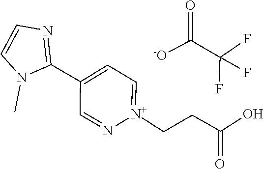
O=C(CC[N+]1=CC=C(C2=NC=CN2C)C=N1)O.C(C(F)(F)F)([-O])=O
